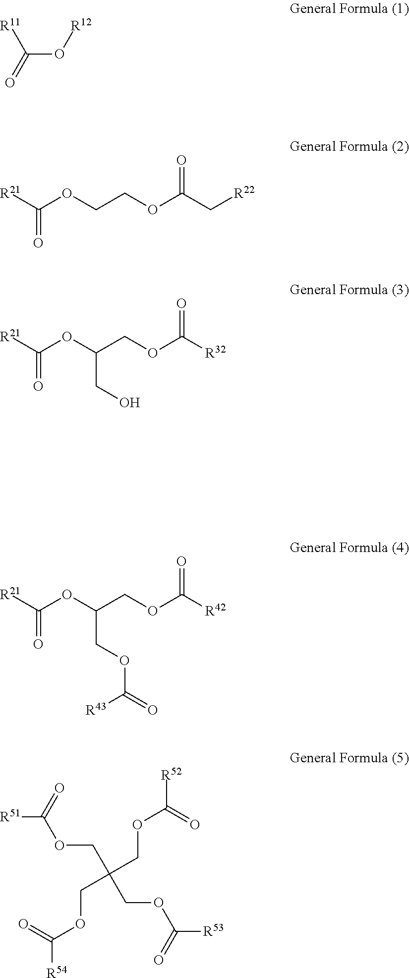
[R11]C(O[R12])=O.[R21]C(OCCOC(C[R22])=O)=O.[R21]C(OC(COC([R32])=O)CO)=O.[R21]C(OC(COC([R42])=O)COC([R43])=O)=O.[R51]C(OCC(COC(=O)[R53])(COC(=O)[R52])COC(=O)[R54])=O
